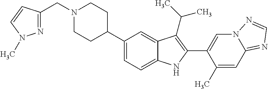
N1(CC2=NN(C)C=C2)CCC(C2=CC=C3C(=C2)C(C(C)C)=C(C2=CN4C(=NC=N4)C=C2C)N3)CC1
